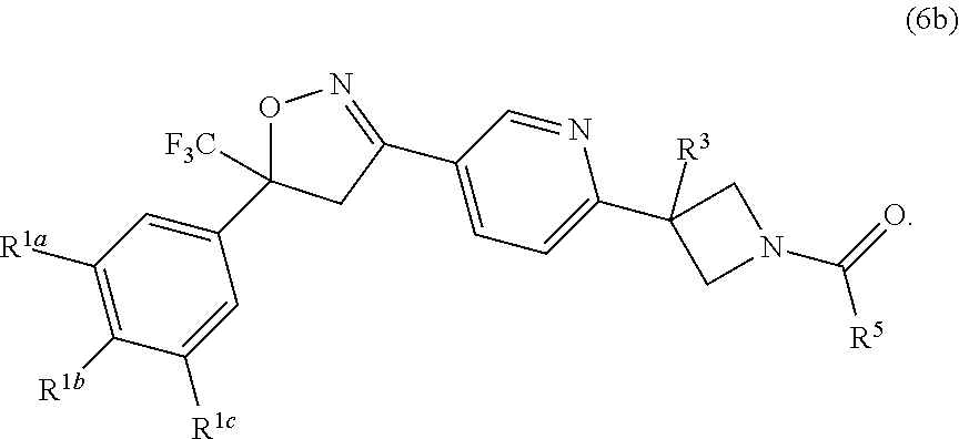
O1C([F3C])(C2=CC([R1a])=C([R1b])C([R1c])=C2)CC(C2=CC=C(C3([R3])CN(C(=O)[R5])C3)N=C2)=N1
